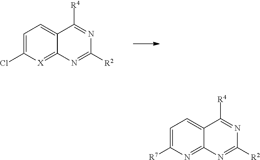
C1=C(Cl)[X]=C2C(=C1)C([R4])=NC([R2])=N2.C1=C([R7])N=C2C(=C1)C([R4])=NC([R2])=N2
